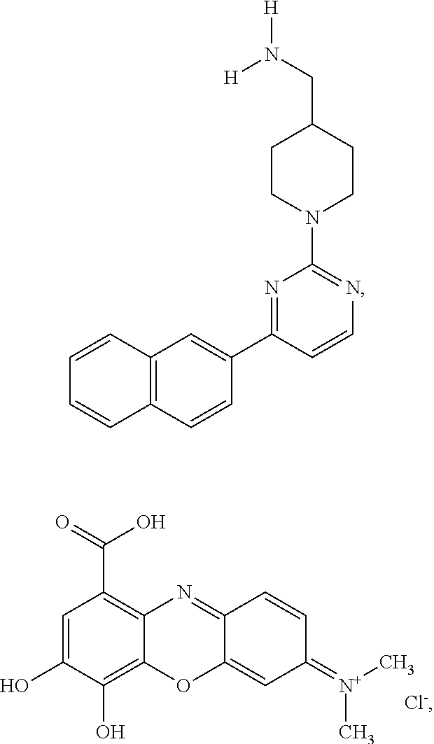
C12=C(C=CC(C3=NC(N4CCC(CN([H])[H])CC4)=NC=C3)=C1)C=CC=C2.C1=C(O)C(O)=C2C(=C1C(=O)O)N=C1C(=CC(=[N+](C)C)C=C1)O2
